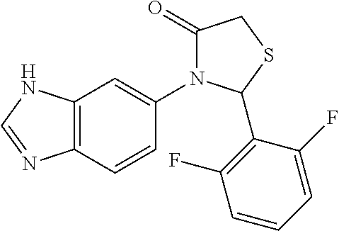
C12=C(C=CC(N3C(=O)CSC3C3=C(F)C=CC=C3F)=C1)N=CN2
